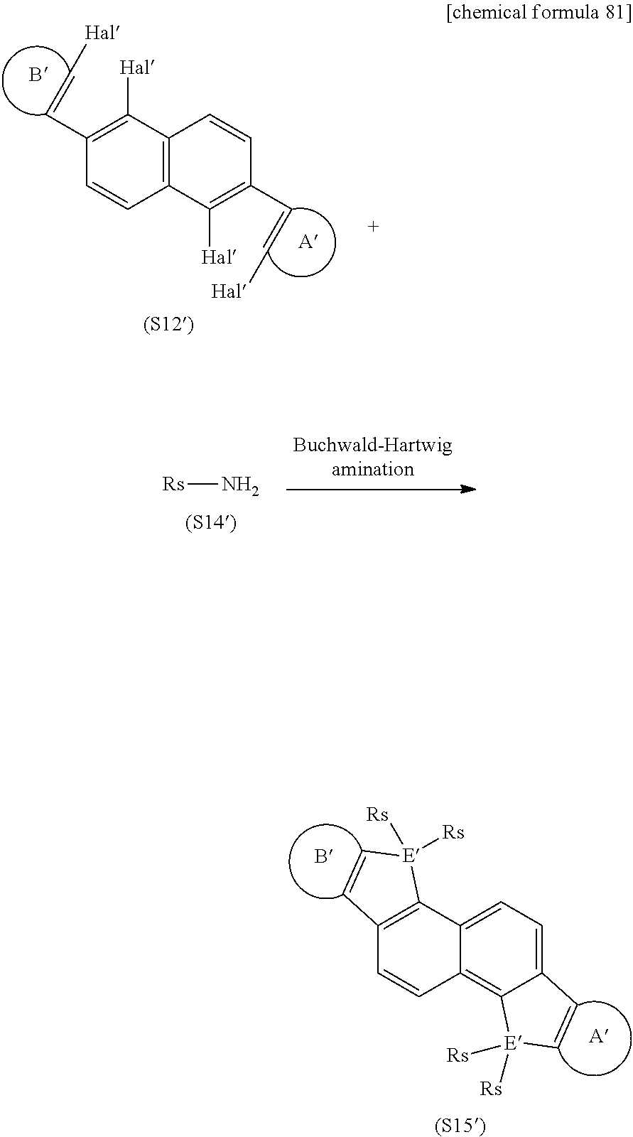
[Rs]N.C12=C(C3=CC=C4C(=C3C=C1)[E]([Rs])([Rs])C=C4)[E]([Rs])([Rs])C=C2.C1(C=C[Hal])=C([Hal])C2=C(C=C1)C([Hal])=C(C=C[Hal])C=C2
